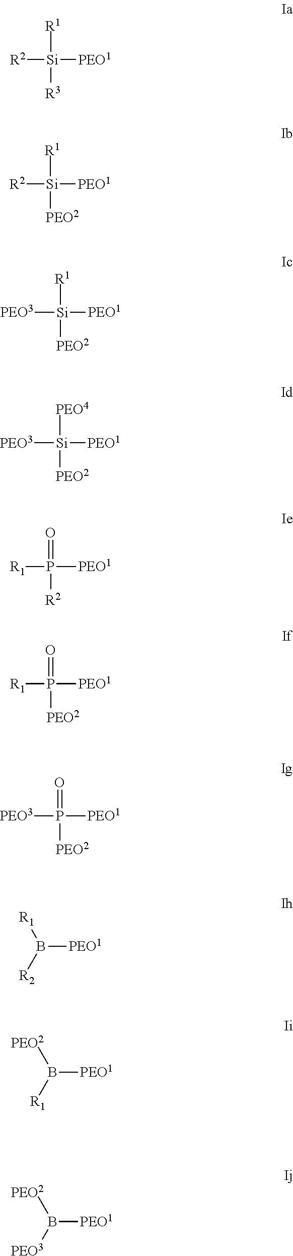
[R2][Si]([PEO1])([R1])[R3].[R2][Si]([PEO1])([R1])[PEO2].[PEO3][Si]([PEO1])([R1])[PEO2].[PEO3][Si]([PEO1])([PEO4])[PEO2].[R1]P([PEO1])(=O)[R2].[R1]P([PEO1])(=O)[PEO2].[PEO3]P([PEO1])(=O)[PEO2].B([PEO1])([R1])[R2].B([PEO1])([PEO2])[R1].B([PEO1])([PEO2])[PEO3]
